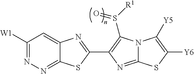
C1([W1])=NN=C2C(=C1)N=C(C1=C(S([R1])=O)N3C(=N1)SC([Y6])=C3[Y5])S2
